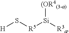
[(OR4(3-a)][Si]([R3a])[R5]S[H]
